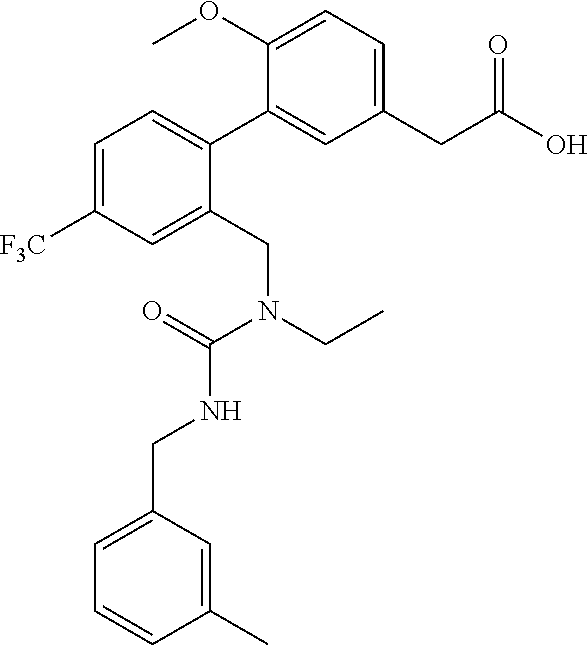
C1=C([F3C])C=C(CN(CC)C(=O)NCC2=CC=CC(C)=C2)C(C2=CC(CC(O)=O)=CC=C2OC)=C1
